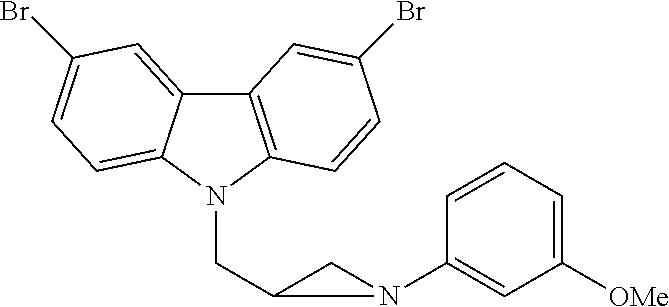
C12=C(N(CC3CN3C3=CC([OMe])=CC=C3)C3=CC=C(Br)C=C13)C=CC(Br)=C2
